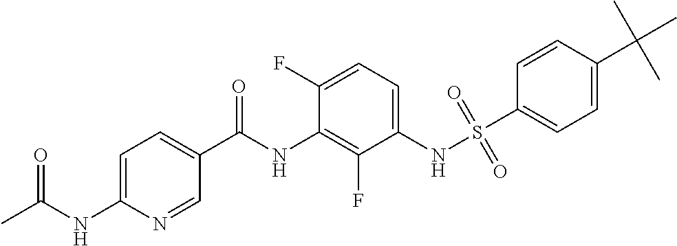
S(NC1=CC=C(F)C(NC(C2=CC=C(NC(C)=O)N=C2)=O)=C1F)(=O)(=O)C1=CC=C(C(C)(C)C)C=C1
